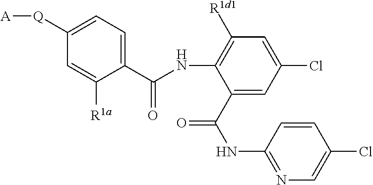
C1(C(NC2=NC=C(Cl)C=C2)=O)=CC(Cl)=CC([R1d1])=C1NC(=O)C1=CC=C([Q][A])C=C1[R1a]
